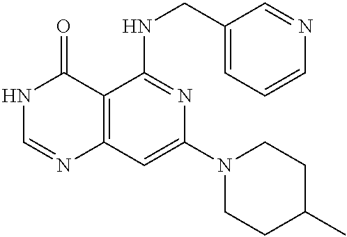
C12=C(C=C(N3CCC(C)CC3)N=C1NCC1=CC=CN=C1)N=CNC2=O
